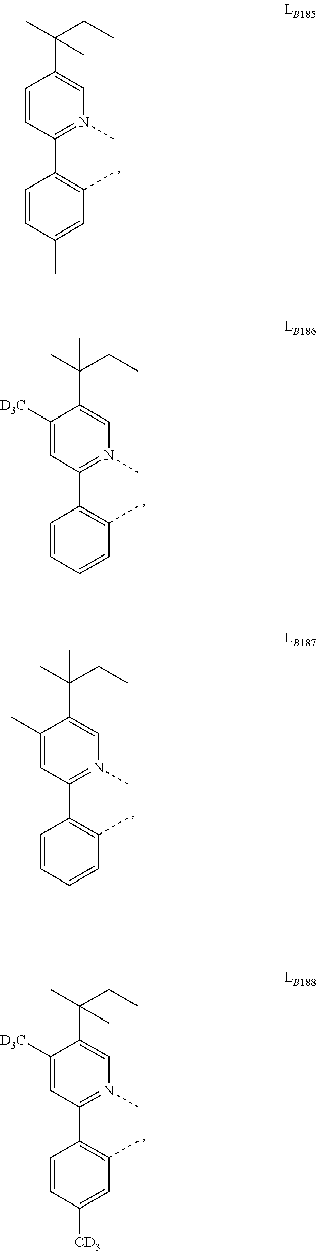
C1(C2=C(C)C=C(C)C=C2)=N(C)C=C(C(C)(C)CC)C=C1.C1(C2=C(C)C=CC=C2)=N(C)C=C(C(C)(C)CC)C([D3C])=C1.C1(C2=C(C)C=CC=C2)=N(C)C=C(C(C)(C)CC)C(C)=C1.C1(C2=C(C)C=C([CD3])C=C2)=N(C)C=C(C(C)(C)CC)C([D3C])=C1
